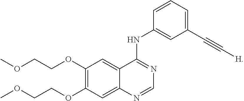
C1(OCCOC)=C(OCCOC)C=C2C(=C1)C(NC1=CC(C#C[H])=CC=C1)=NC=N2
